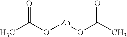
CC(O[Zn]OC(C)=O)=O
